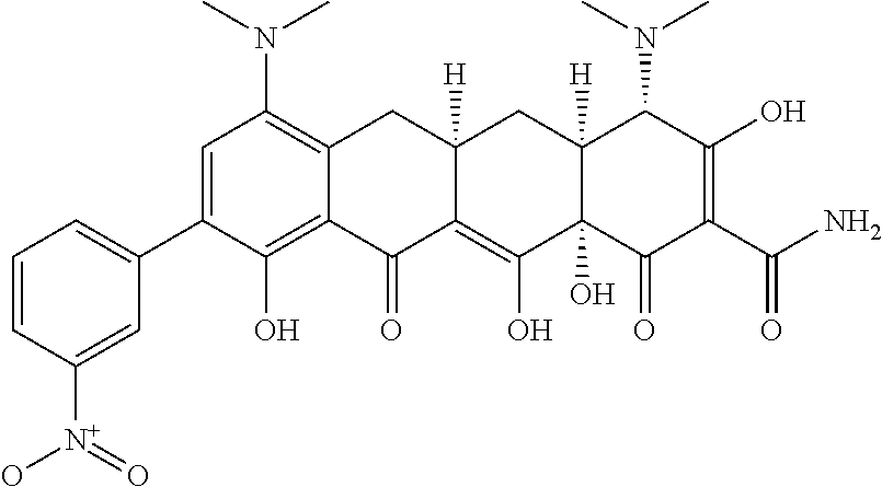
C1=C(C2=CC=CC([N+](=O)O)=C2)C(O)=C2C(=C1N(C)C)CC1([H])C(=C(O)C3(O)C([H])(C1)C(N(C)C)C(O)=C(C(N)=O)C3=O)C2=O
